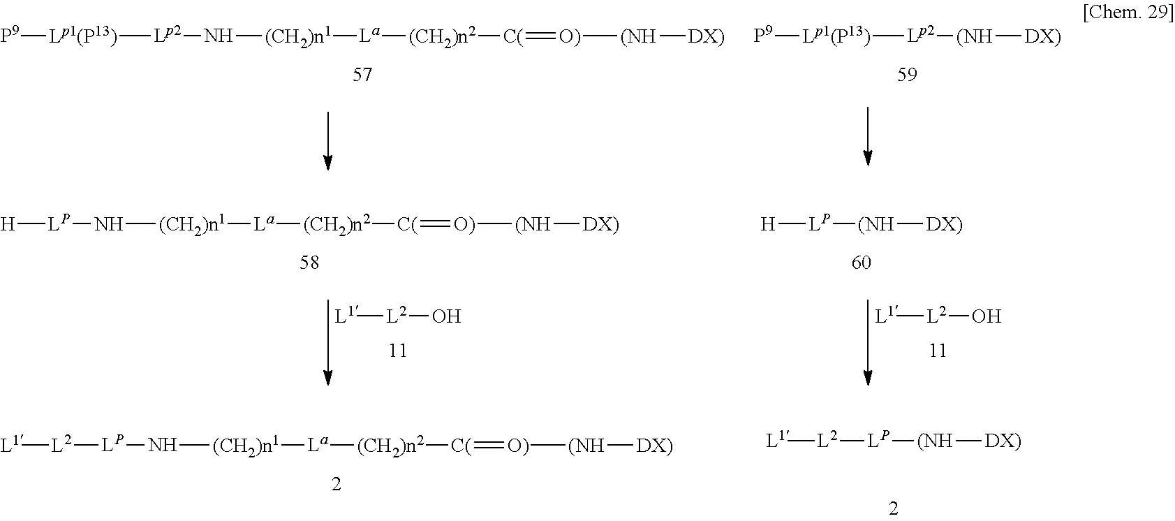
[P9][Lp1(P13)][Lp2]N[(CH2)n1][La][(CH2)n2][C(]=[O)][(NH][DX)].[P9][Lp1(P13)][Lp2][(NH][DX)].[L1][L2]O.[L1][L2]O.[H][LP]N[(CH2)n1][La][(CH2)n2][C(]=[O)][(NH][DX)].[LP]([(NH][DX)])[H].[L2]([LP]N[(CH2)n1][La][(CH2)n2][C(]=[O)][(NH][DX)])[L1].[L2]([LP][(NH][DX)])[L1]
